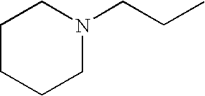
C1CCCN(CCC)C1
